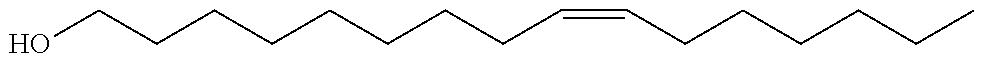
C(CCCCCCCC=CCCCCCC)O
